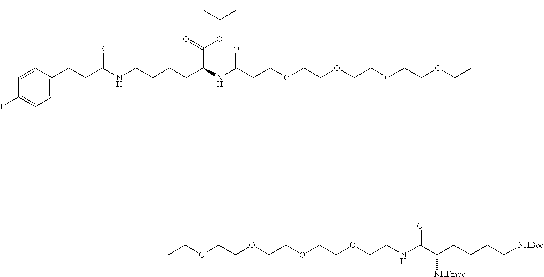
C1=CC(CCC(NCCCCC(NC(CCOCCOCCOCCOCC)=O)C(OC(C)(C)C)=O)=S)=CC=C1I.C(OCCOCCOCCOCCNC(C(CCCC[NHBoc])[NHFmoc])=O)C
